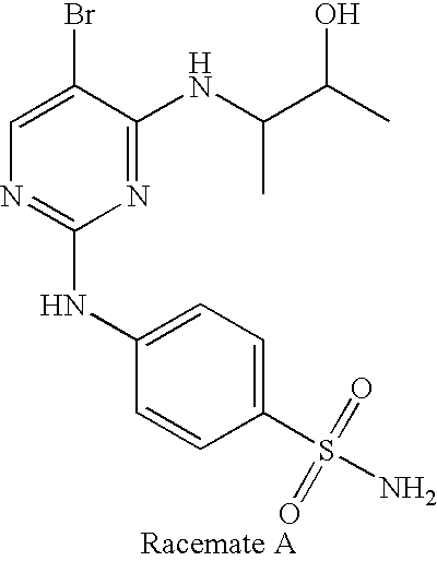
C1=C(Br)C(NC(C(C)O)C)=NC(NC2=CC=C(S(N)(=O)=O)C=C2)=N1
